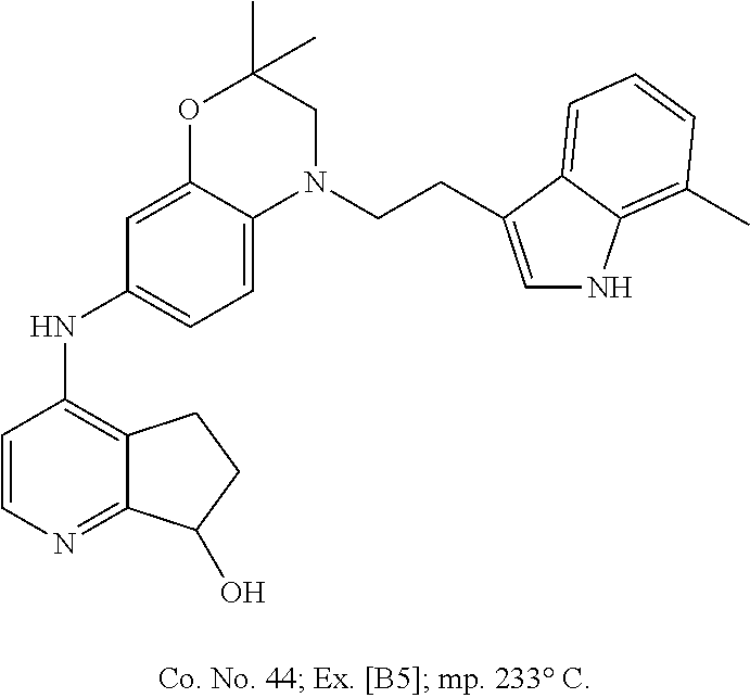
C1=CN=C2C(=C1NC1=CC=C3C(=C1)OC(C)(C)CN3CCC1=CNC3=C(C)C=CC=C31)CCC2O
